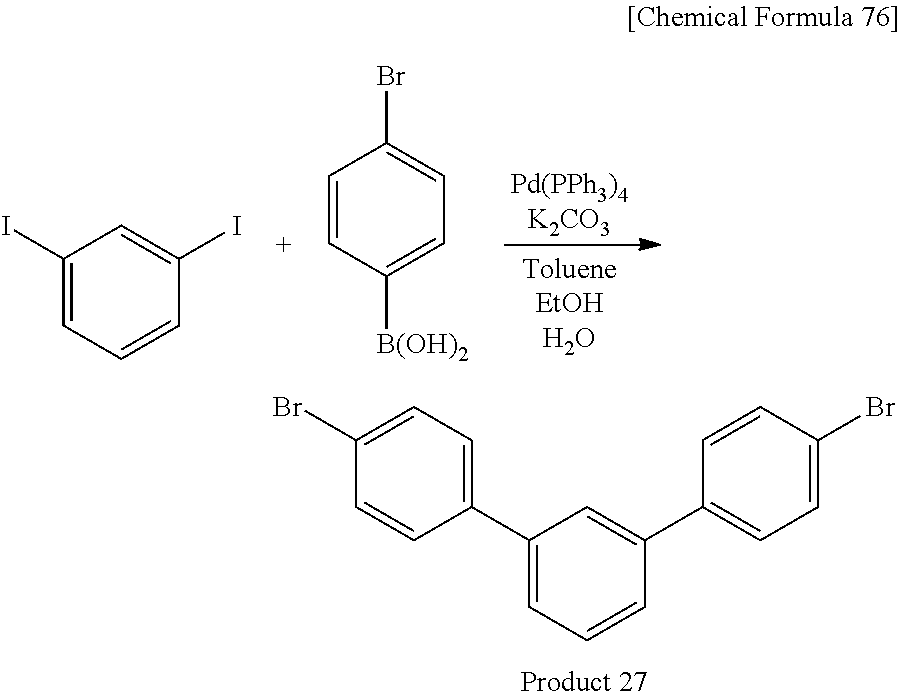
C1(Br)=CC=C(C2=CC=CC(C3=CC=C(Br)C=C3)=C2)C=C1.C1(I)=CC=CC(I)=C1.C1=CC([B(OH)2])=CC=C1Br
